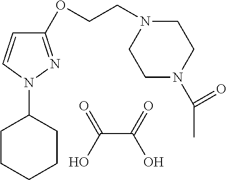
OC(=O)C(O)=O.C1CCCCC1N1N=C(OCCN2CCN(C(C)=O)CC2)C=C1
